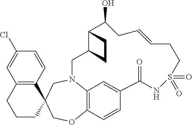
C1(Cl)=CC2=C(C=C1)C1(CCC2)COC2=C3N(C1)CC1C(C(O)CC=CCCS(=O)(=O)NC(=O)C(=C3)C=C2)CC1
